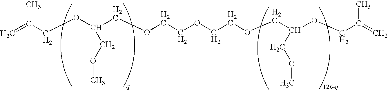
C(OC(COC)COCCOCCOCC(COC)OCC(=C)C)C(=C)C
